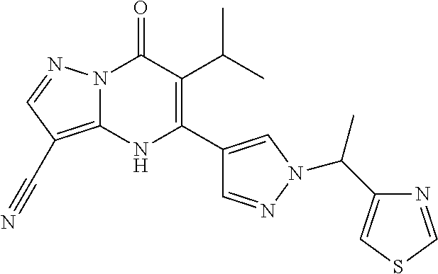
N12C(=C(C#N)C=N1)NC(C1=CN(C(C)C3=CSC=N3)N=C1)=C(C(C)C)C2=O
